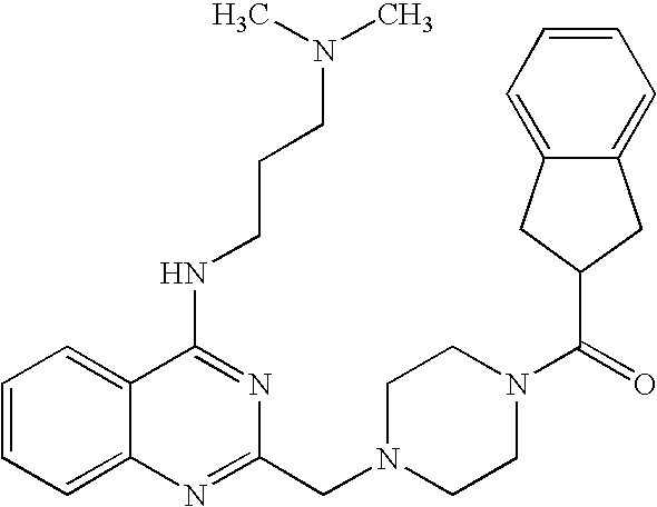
C1=CC=C2C(=C1)C(NCCCN(C)C)=NC(CN1CCN(C(=O)C3CC4=CC=CC=C4C3)CC1)=N2
